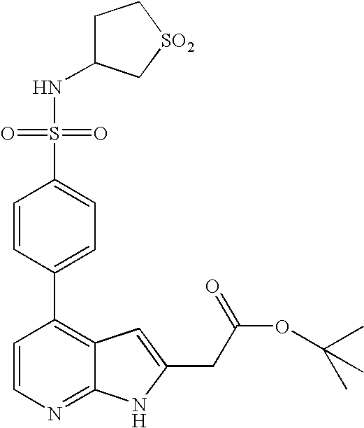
C1=CN=C2C(=C1C1=CC=C(S(=O)(NC3CC[SO2]C3)=O)C=C1)C=C(CC(OC(C)(C)C)=O)N2
